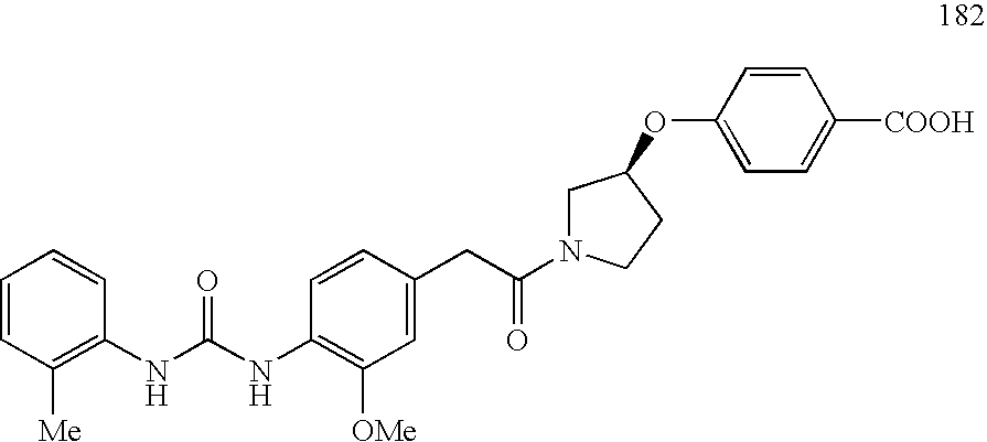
C1=CC([Me])=C(NC(NC2=C([OMe])C=C(CC(=O)N3CCC(OC4=CC=C([COOH])C=C4)C3)C=C2)=O)C=C1
